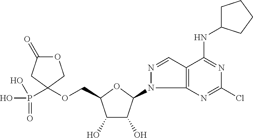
O(CC1C(O)C(O)C(N2C3=C(C=N2)C(NC2CCCC2)=NC(Cl)=N3)O1)C1(P(O)(O)=O)CC(=O)OC1
